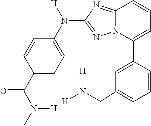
C1=C(C2=CC=CC3=NC(N(C4=CC=C(C(N(C)[H])=O)C=C4)[H])=NN23)C=CC=C1CN([H])[H]
